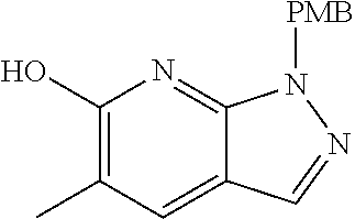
C1(O)=C(C)C=C2C(=N1)N([PMB])N=C2
